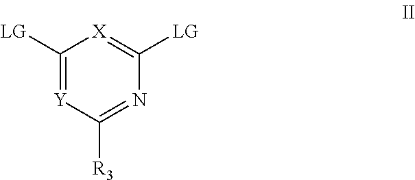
C1([LG])=[Y]C([R3])=NC([LG])=[X]1
